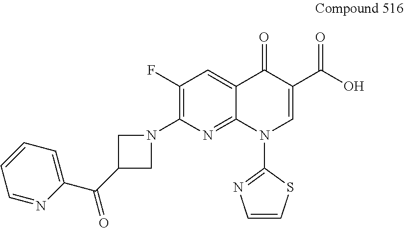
C1(F)=C(N2CC(C(C3=CC=CC=N3)=O)C2)N=C2C(=C1)C(=O)C(C(O)=O)=CN2C1=NC=CS1
